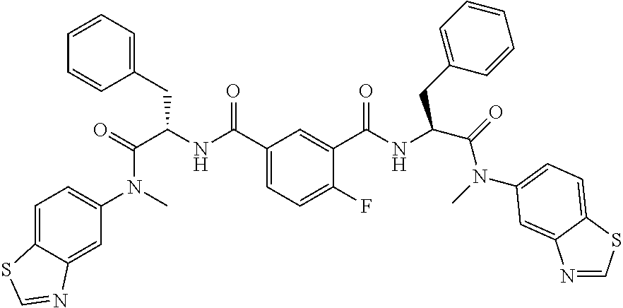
C1=CC=C(CC(NC(C2=CC=C(F)C(C(NC(C(=O)N(C)C3=CC=C4SC=NC4=C3)CC3=CC=CC=C3)=O)=C2)=O)C(=O)N(C)C2=CC=C3C(=C2)N=CS3)C=C1
